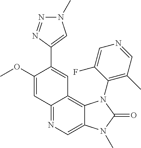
C1(OC)=CC2=NC=C3C(=C2C=C1C1=CN(C)N=N1)N(C1=C(C)C=NC=C1F)C(=O)N3C
